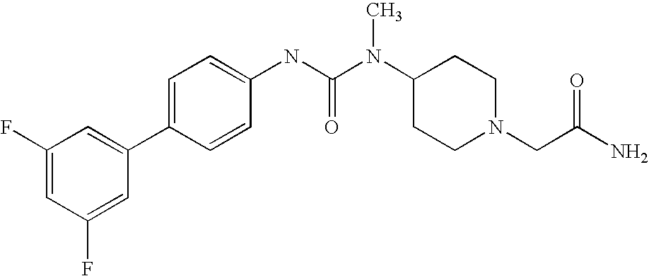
C1(F)=CC(F)=CC(C2=CC=C(NC(N(C3CCN(CC(N)=O)CC3)C)=O)C=C2)=C1
